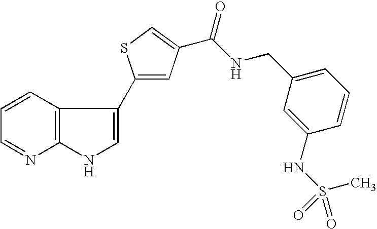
C12=C(C=CC=N1)C(C1=CC(C(NCC3=CC=CC(NS(=O)(C)=O)=C3)=O)=CS1)=CN2
